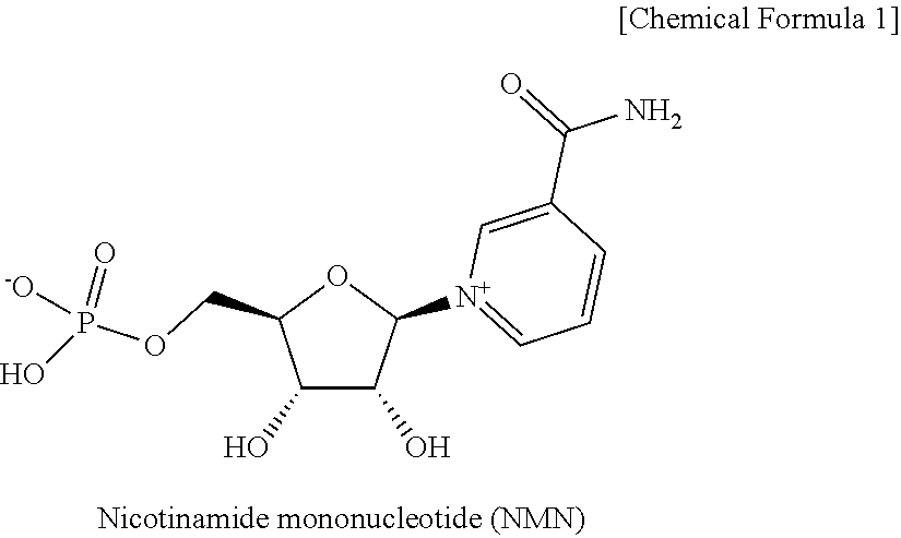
C1(O)C(O)C(COP([-O])(O)=O)OC1[N+]1=CC=CC(C(=O)N)=C1
